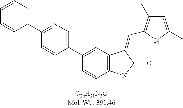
C1(C2=CC3=C(C=C2)NC(=O)C3=CC2=C(C)C=C(C)N2)=CN=C(C2=CC=CC=C2)C=C1
